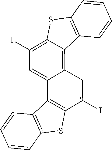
C1=CC=CC2=C1C1=C(C(I)=CC3=C4C(=C(I)C=C13)SC1=C4C=CC=C1)S2
